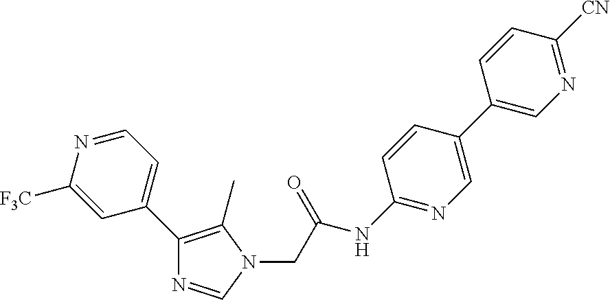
C1=CC([CN])=NC=C1C1=CN=C(NC(CN2C(C)=C(C3=CC=NC([F3C])=C3)N=C2)=O)C=C1
